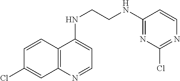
C1=CC2=C(C=C1Cl)N=CC=C2NCCNC1=NC(Cl)=NC=C1
